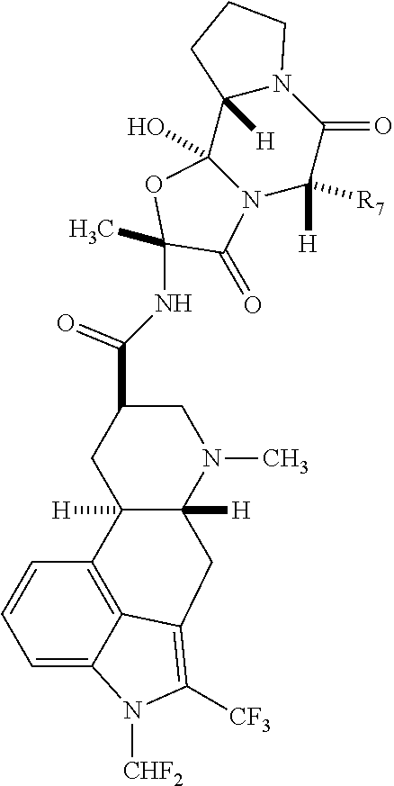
C12(O)N(C([H])([R7])C(=O)N3C1([H])CCC3)C(=O)C(C)(NC(C1CC3([H])C([H])(N(C)C1)CC1=C([CF3])N([CHF2])C4=CC=CC3=C41)=O)O2
